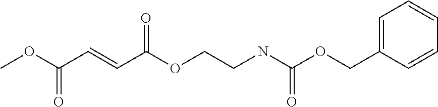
COC(C=CC(OCCNC(OCC1=CC=CC=C1)=O)=O)=O
